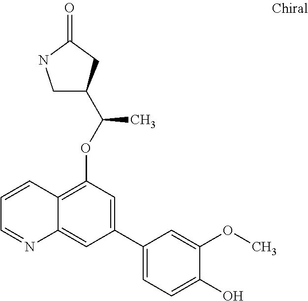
C1=CC2=C(OC(C)C3CNC(=O)C3)C=C(C3=CC=C(O)C(OC)=C3)C=C2N=C1
